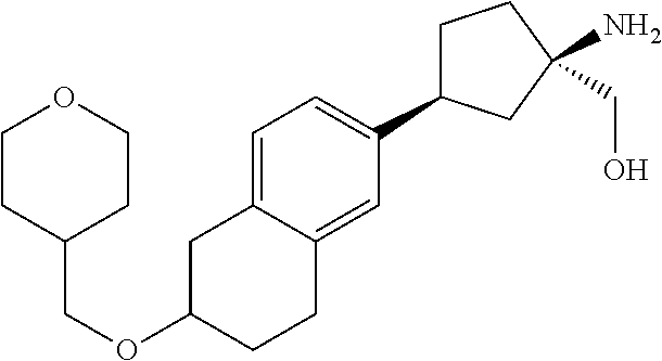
C(OC1CC2=CC=C(C3CCC(N)(CO)C3)C=C2CC1)C1CCOCC1
